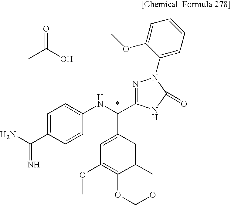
CC(O)=O.NC(C1=CC=C(NC(C2=CC(OC)=C3C(=C2)COCO3)C2=NN(C3=CC=CC=C3OC)C(=O)N2)C=C1)=N
